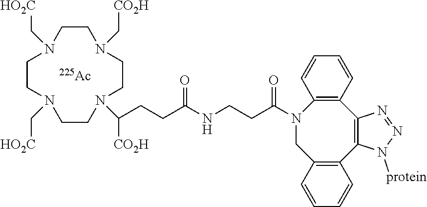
C12=C(C=CC=C1)CN(C(CCNC(CCC([CO2H])N1CCN(C[CO2H])CCN(C[HO2C])CCN(C[HO2C])CC1)=O)=O)C1=C(C3=C2N([protein])N=N3)C=CC=C1.[Ac]
